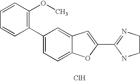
C1(C2=NCCN2)=CC2=CC(C3=C(OC)C=CC=C3)=CC=C2O1.Cl
